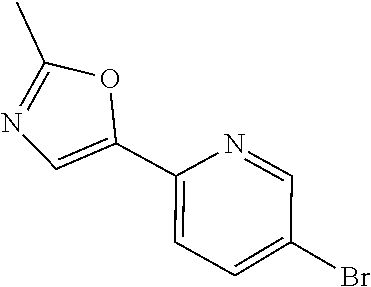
C1=C(Br)C=NC(C2=CN=C(C)O2)=C1
